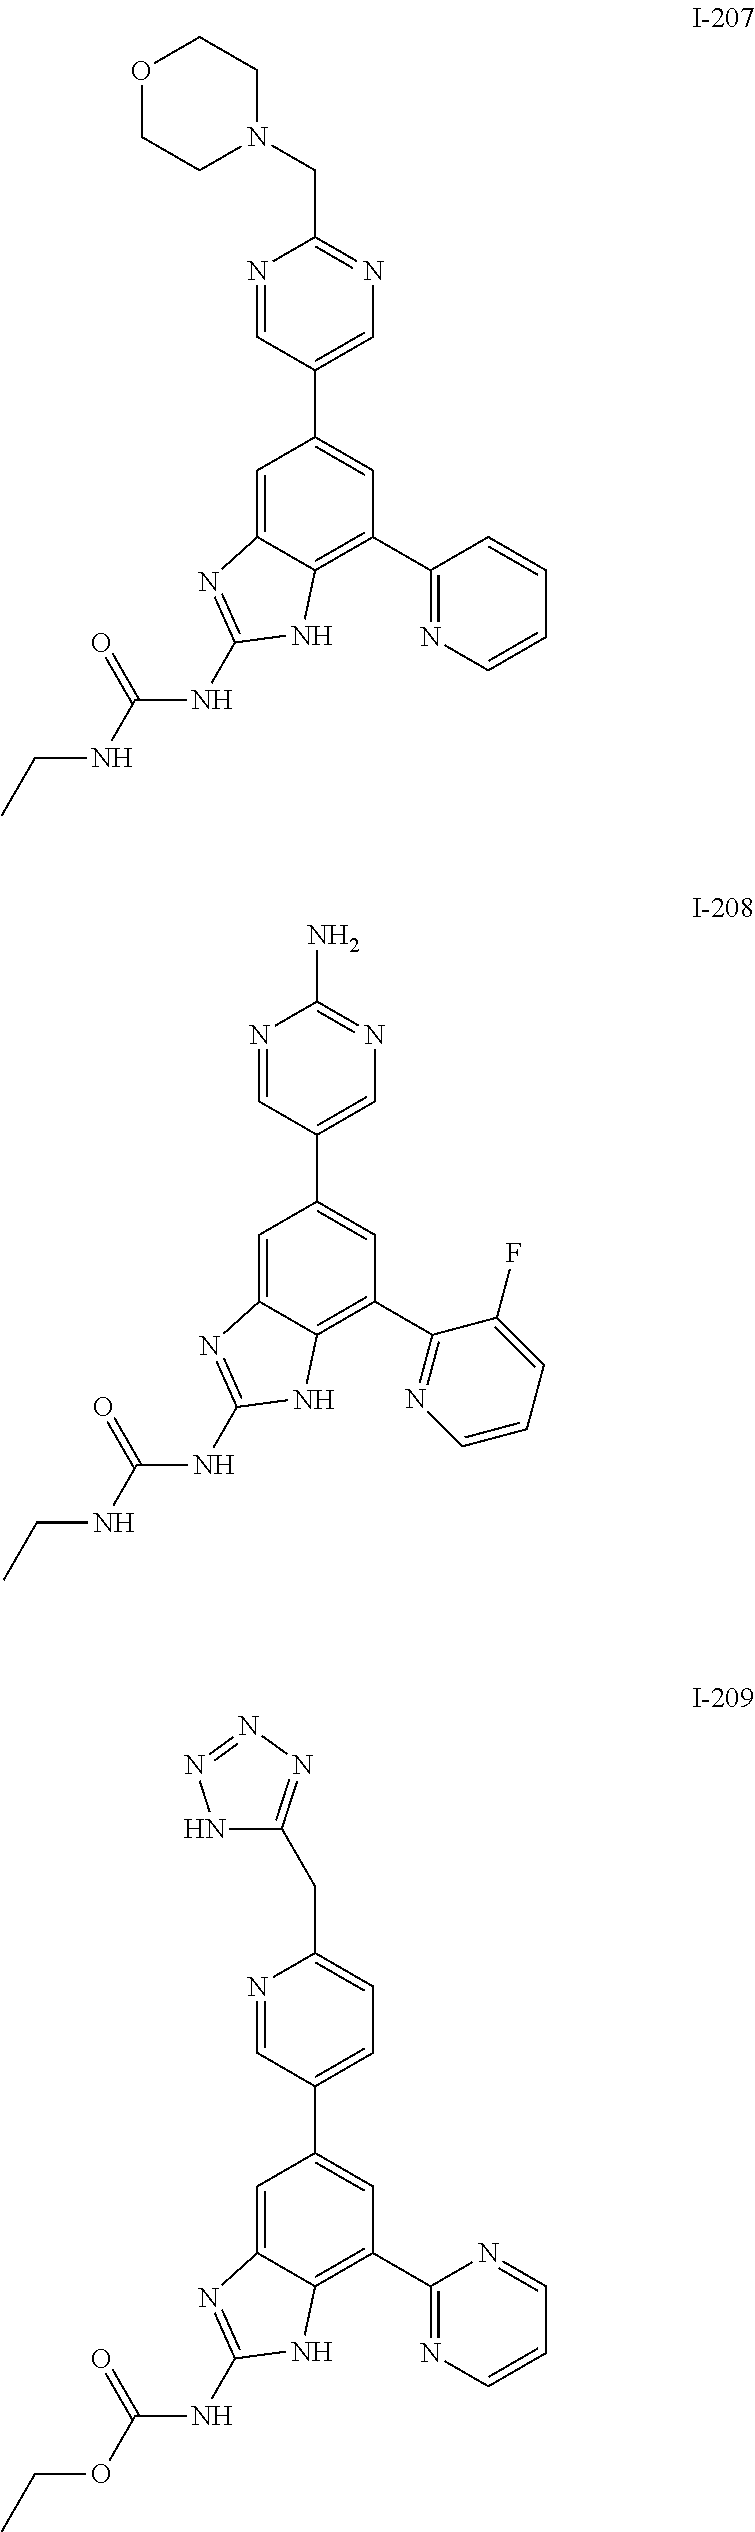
C1=C2C(=C(C3=NC=CC=C3)C=C1C1=CN=C(CN3CCOCC3)N=C1)NC(NC(NCC)=O)=N2.C1=C2C(=C(C3=NC=CC=C3F)C=C1C1=CN=C(N)N=C1)NC(NC(NCC)=O)=N2.C1=C2C(=C(C3=NC=CC=N3)C=C1C1=CC=C(CC3=NN=NN3)N=C1)NC(NC(OCC)=O)=N2
